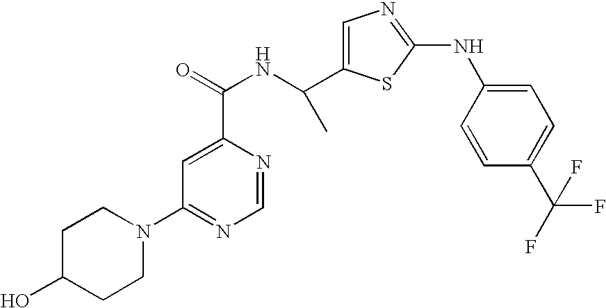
N1(C2=NC=NC(C(=O)NC(C3=CN=C(NC4=CC=C(C(F)(F)F)C=C4)S3)C)=C2)CCC(O)CC1
